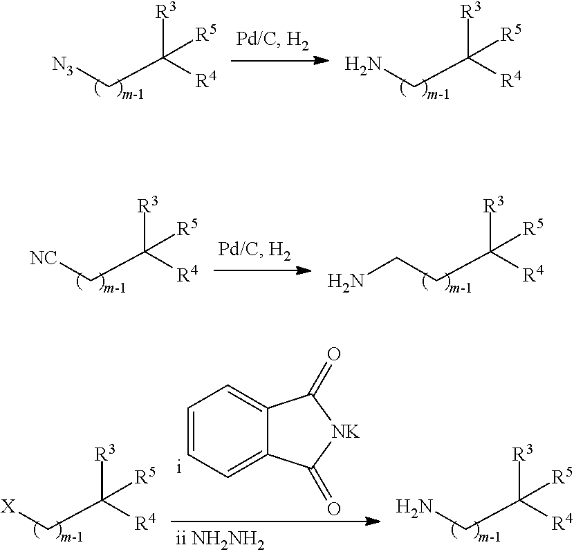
[N3]CC([R4])([R3])[R5].NCC([R4])([R3])[R5].[NC]CC([R4])([R3])[R5].C(CC([R4])([R3])[R5])N.[X]CC([R4])([R3])[R5].C1=CC=C2C(=C1)C(=O)[NK]C2=O.NCC([R4])([R3])[R5]
